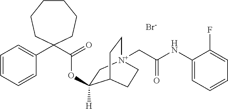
C1=CC=CC(C2(C(=O)OC3([H])C[N+]4(CC(NC5=CC=CC=C5F)=O)CCC3CC4)CCCCCC2)=C1.[Br-]
